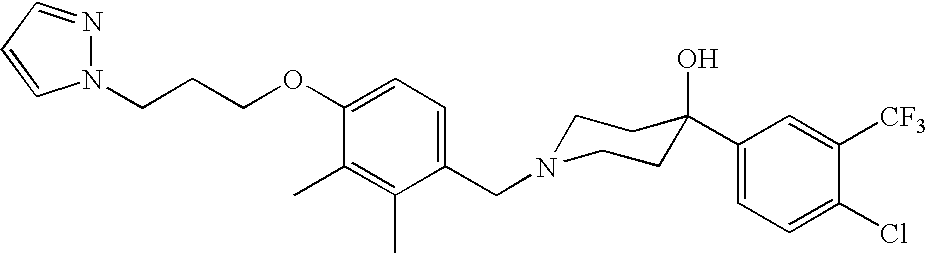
C1(CN2CCC(O)(C3=CC=C(Cl)C([CF3])=C3)CC2)=CC=C(OCCCN2N=CC=C2)C(C)=C1C
